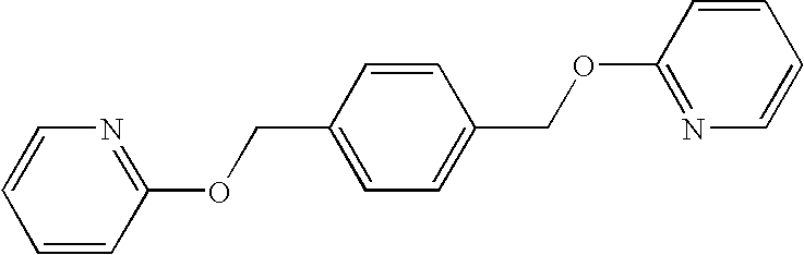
C1=CN=C(OCC2=CC=C(COC3=NC=CC=C3)C=C2)C=C1
